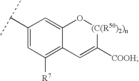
C1(C(C)C)=CC([R7])=C2C(=C1)O[(C(R50)2)n]C([COOH])=C2
